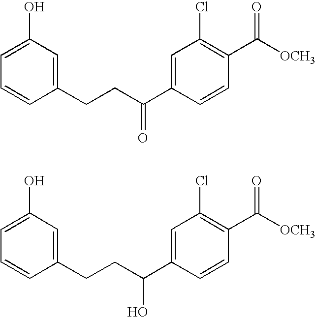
C1(O)=CC=CC(CCC(C2=CC(Cl)=C(C([OCH3])=O)C=C2)=O)=C1.C1(O)=CC=CC(CCC(C2=CC(Cl)=C(C([OCH3])=O)C=C2)O)=C1
